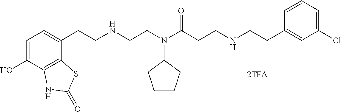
C1=C(O)C2=C(C(CCNCCN(C(CCNCCC3=CC(Cl)=CC=C3)=O)C3CCCC3)=C1)SC(=O)N2
